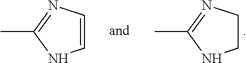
C1CN=C(C)N1.C1=CN=C(C)N1
